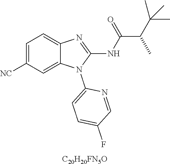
C1=C([NC])C=C2C(=C1)N=C(NC(C(C(C)(C)C)C)=O)N2C1=CC=C(F)C=N1.[C20H20FN5O]
